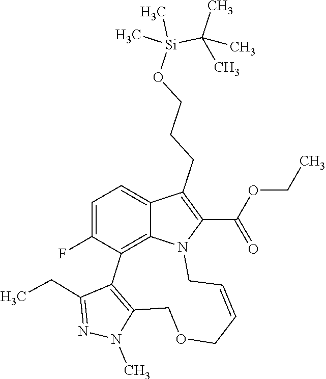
N1(C)C2=C(C(CC)=N1)C1=C3C(=CC=C1F)C(CCCO[Si](C(C)(C)C)(C)C)=C(C(OCC)=O)N3CC=CCOC2
